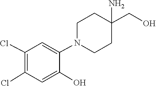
C1CN(C2=CC(Cl)=C(Cl)C=C2O)CCC1(N)CO
